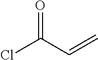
O=C(C=C)Cl
